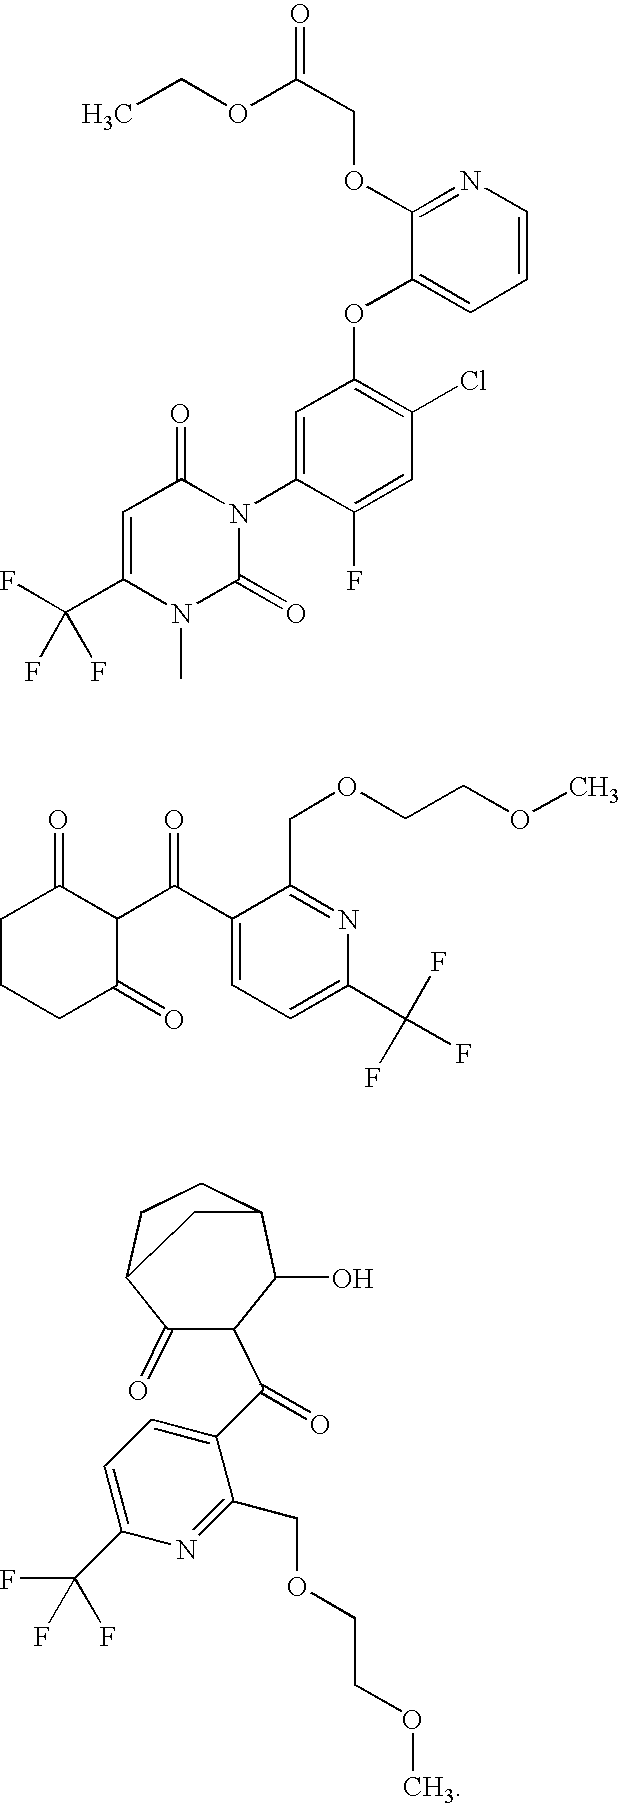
CCOC(COC1=NC=CC=C1OC1=C(Cl)C=C(F)C(N2C(=O)C=C(C(F)(F)F)N(C)C2=O)=C1)=O.C1CCC(=O)C(C(C2=CC=C(C(F)(F)F)N=C2COCCOC)=O)C1=O.C1(=O)C(C(=O)C2=CC=C(C(F)(F)F)N=C2COCCOC)C(O)C2CCC1C2
